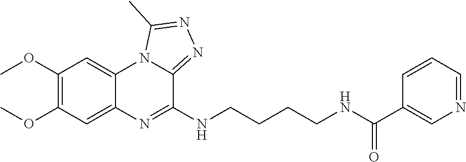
C1(OC)=C(OC)C=C2C(=C1)N1C(=NN=C1C)C(NCCCCNC(C1=CN=CC=C1)=O)=N2
